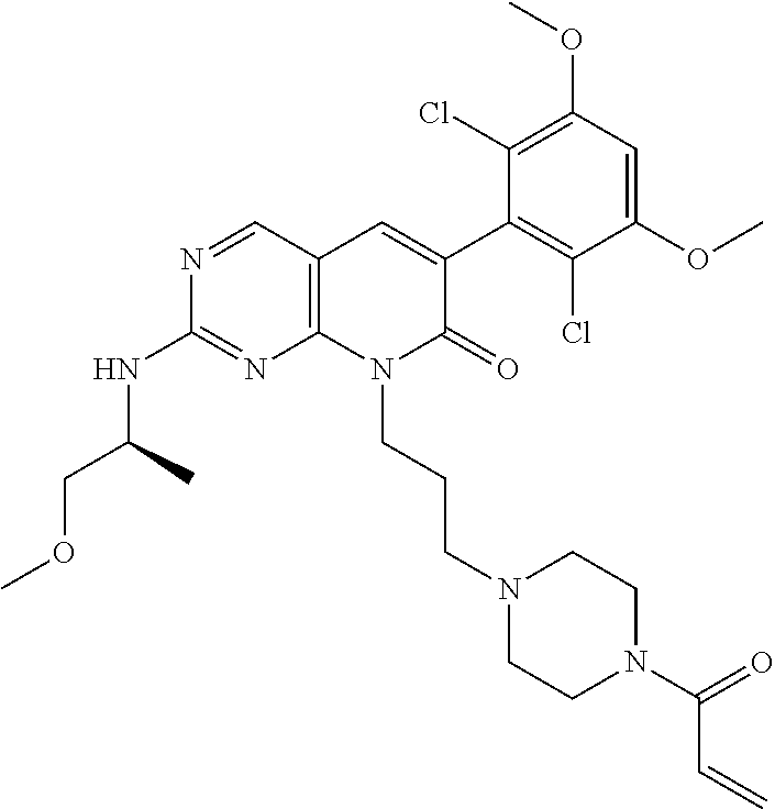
C1(NC(COC)C)=NC2=C(C=C(C3=C(Cl)C(OC)=CC(OC)=C3Cl)C(=O)N2CCCN2CCN(C(C=C)=O)CC2)C=N1
